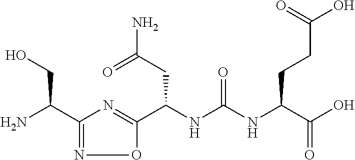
C1(C(N)CO)=NOC(C(NC(NC(C(O)=O)CCC(O)=O)=O)CC(N)=O)=N1
